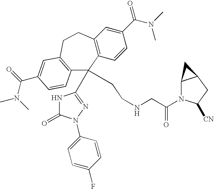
C12=C(C=CC(C(N(C)C)=O)=C1)C(C1=NN(C3=CC=C(F)C=C3)C(=O)N1)(CCNCC(N1C3C(CC1[CN])C3)=O)C1=C(CC2)C=C(C(N(C)C)=O)C=C1
